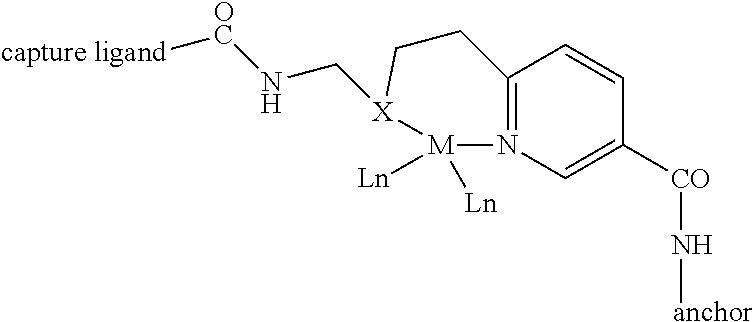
C12=N(C=C([CO]N[anchor])C=C1)[M]([Ln])([Ln])[X](CN[OC][capture ligand])CC2
